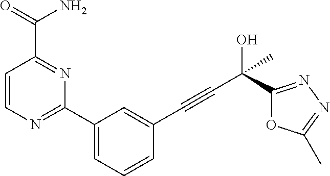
C1=CC(C(=O)N)=NC(C2=CC=CC(C#CC(O)(C3=NN=C(C)O3)C)=C2)=N1
